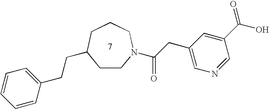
C1=CC(CCC2CCN(C(=O)CC3=CN=CC(C(O)=O)=C3)CCC2)=CC=C1
